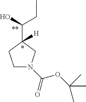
C1N(C(=O)OC(C)(C)C)CC(C(O)CC)([H])C1
